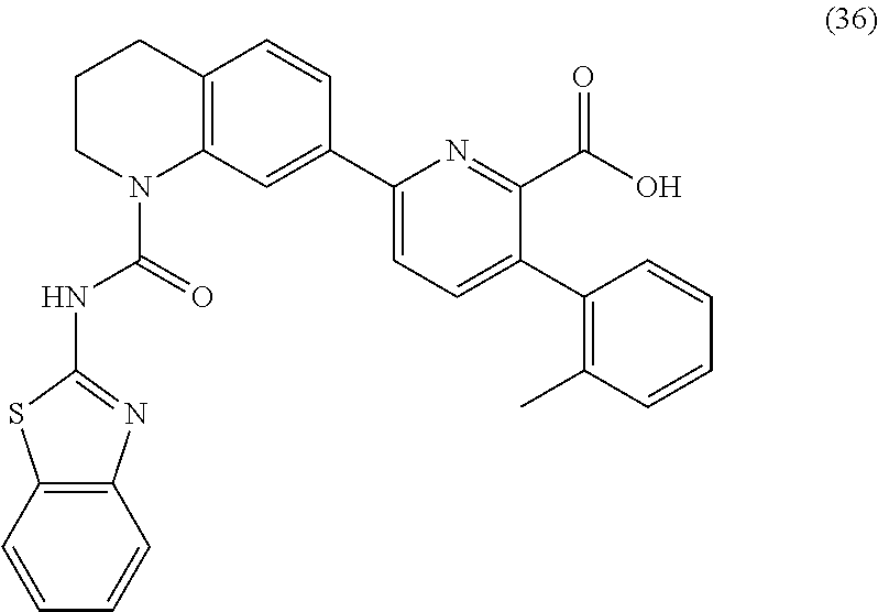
C1=CC(C2=CC=C(C3=CC4=C(C=C3)CCCN4C(=O)NC3=NC4=C(S3)C=CC=C4)N=C2C(O)=O)=C(C)C=C1
